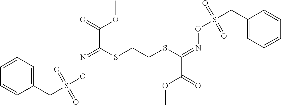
C1=CC=C(CS(ON=C(C(OC)=O)SCCSC(=NOS(CC2=CC=CC=C2)(=O)=O)C(=O)OC)(=O)=O)C=C1
